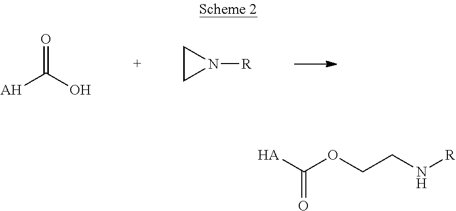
[HA]C(OCCN[R])=O.O=C(O)[AH].C1CN1[R]
